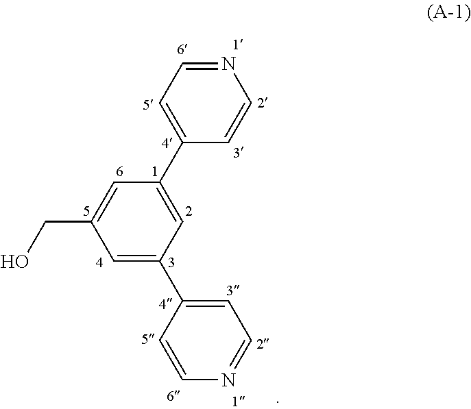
C1=C(C2=CC=NC=C2)C=C(CO)C=C1C1=CC=NC=C1
